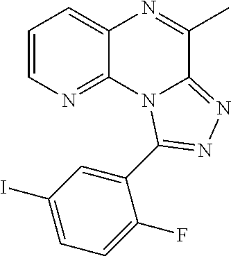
C1=CN=C2C(=C1)N=C(C)C1=NN=C(C3=CC(I)=CC=C3F)N21
